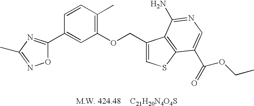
[C21H20N4O4S].C1(OCC2=CSC3=C2C(N)=NC=C3C(=O)OCC)=C(C)C=CC(C2=NC(C)=NO2)=C1
